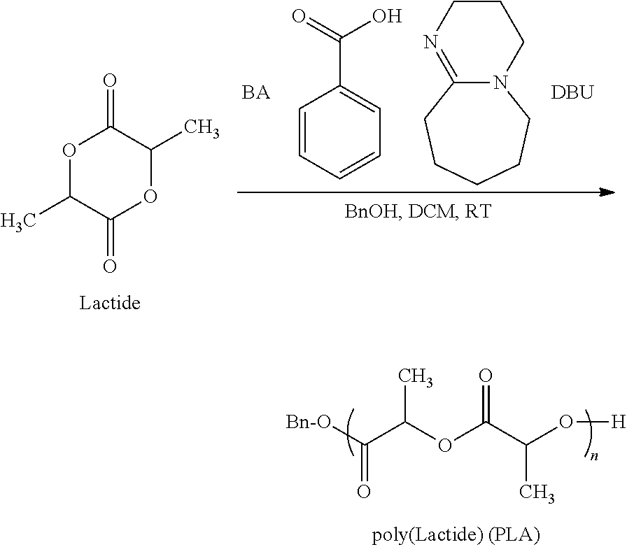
[Bn-O]C(C(OC(C(O[H])C)=O)C)=O.O1C(C)C(=O)OC(C)C1=O.C(C1=CC=CC=C1)(=O)O.C1CN=C2N(C1)CCCCC2.[DBU]
